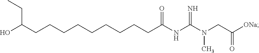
C(CCCCCCCCC(NC(N(CC([ONa])=O)C)=N)=O)C(O)CC
